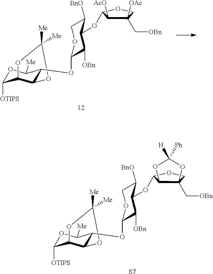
O1C([OTIPS])C2C(C(OC3C([OBn])C(OC4C([AcO])C(C[OBn])([OAc])CO4)C([BnO])CO3)C1[Me])OC([Me])([Me])O2.O1C([OTIPS])C2C(C(OC3C([OBn])C(OC4C5C(C[OBn])(CO4)OC([H])([Ph])O5)C([BnO])CO3)C1[Me])OC([Me])([Me])O2.[S7]
